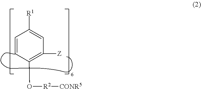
C1=CC(O[R2][CONR5])=C([Z])C=C1[R1]
